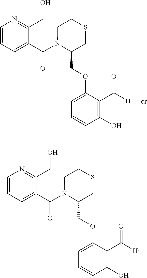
C1=CC=C(C(N2C(COC3=CC=CC(O)=C3C([H])=O)CSCC2)=O)C(CO)=N1.C1=CC=C(C(N2C(COC3=CC=CC(O)=C3C([H])=O)CSCC2)=O)C(CO)=N1
